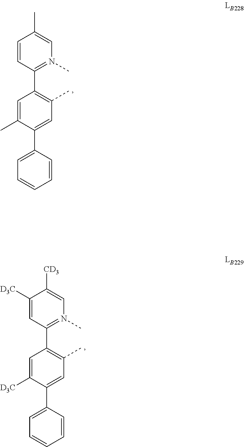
C1=C(C)C(C2=CC=CC=C2)=CC(C)=C1C1=N(C)C=C(C)C=C1.C1=C([D3C])C(C2=CC=CC=C2)=CC(C)=C1C1=N(C)C=C([CD3])C([D3C])=C1
